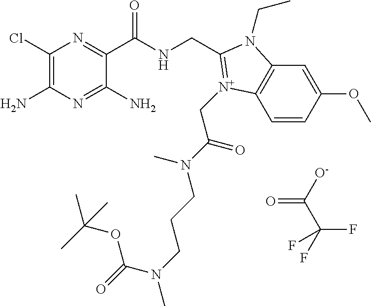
C1(Cl)=C(N)N=C(N)C(C(NCC2=[N+](CC(=O)N(C)CCCN(C(OC(C)(C)C)=O)C)C3=C(C=C(OC)C=C3)N2CC)=O)=N1.[O-]C(C(F)(F)F)=O
